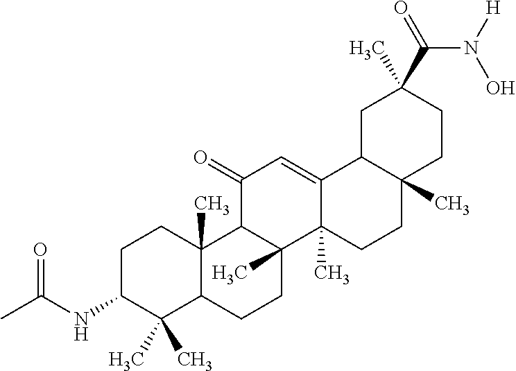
C1C(NC(C)=O)C(C)(C)C2C(C)(C1)C1C(C)(CC2)C2(C)C(=CC1=O)C1C(C)(CC2)CCC(C(=O)N([H])O)(C)C1
